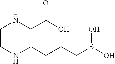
C1CNC(CCCB(O)O)C(C(O)=O)N1
